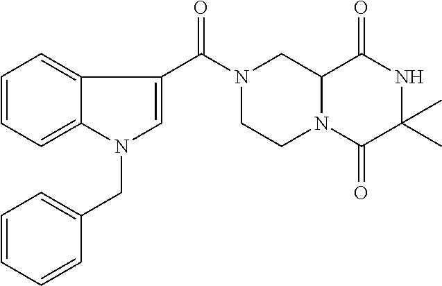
C12N(C(=O)C(C)(C)NC1=O)CCN(C(C1=CN(CC3=CC=CC=C3)C3=CC=CC=C13)=O)C2
